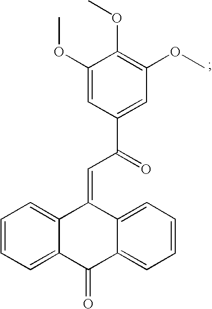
C1=CC=C2C(=C1)C(=CC(=O)C1=CC(OC)=C(OC)C(OC)=C1)C1=CC=CC=C1C2=O
